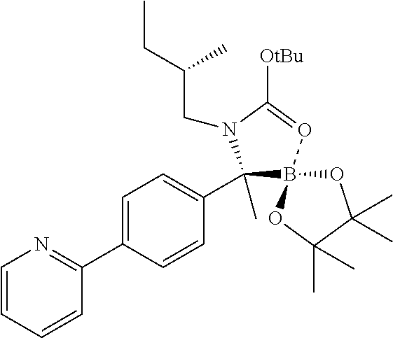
C1(C2=CC=C(C3(C)N(CC(CC)C)C([OtBu])=OB34OC(C)(C)C(C)(C)O4)C=C2)=NC=CC=C1
